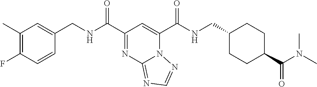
C1(C)=C(F)C=CC(CNC(C2=NC3=NC=NN3C(C(NCC3CCC(C(N(C)C)=O)CC3)=O)=C2)=O)=C1
